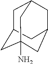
C1C2(N)CC3CC1CC(C3)C2
